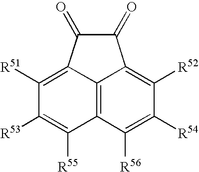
C1([R51])=C2C3=C(C([R55])=C1[R53])C([R56])=C([R54])C([R52])=C3C(=O)C2=O
